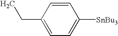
CCC1=CC=C([SnBu3])C=C1
